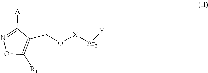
C1(CO[X][Ar2][Y])=C([R1])ON=C1[Ar1]
